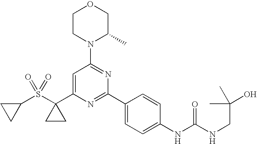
C1=C(C2(S(C3CC3)(=O)=O)CC2)N=C(C2=CC=C(NC(NCC(O)(C)C)=O)C=C2)N=C1N1C(C)COCC1
